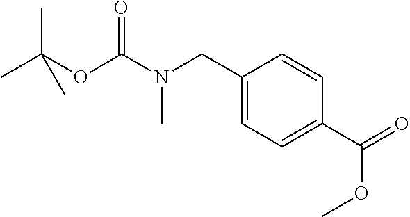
CC(OC(N(CC1=CC=C(C(=O)OC)C=C1)C)=O)(C)C
